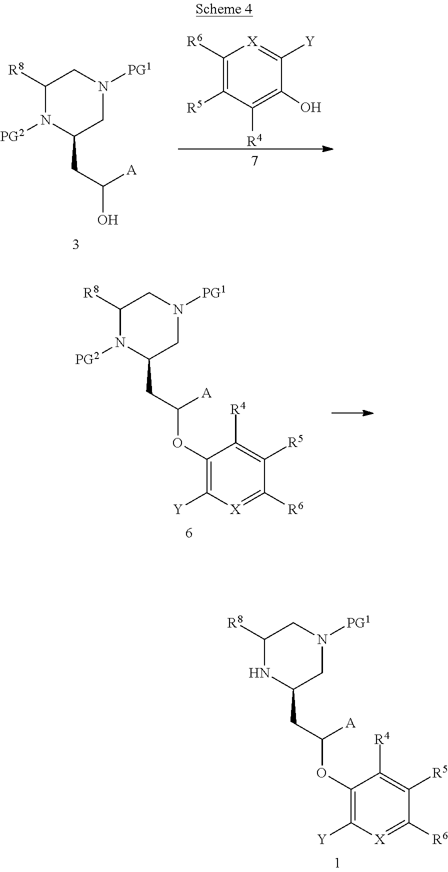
C1([R8])NC(CC([A])OC2=C([Y])[X]=C([R6])C([R5])=C2[R4])CN([PG1])C1.C1([R8])N([PG2])C(CC([A])O)CN([PG1])C1.C1([R6])=C([R5])C([R4])=C(O)C([Y])=[X]1.C1([R8])N([PG2])C(CC([A])OC2=C([Y])[X]=C([R6])C([R5])=C2[R4])CN([PG1])C1
